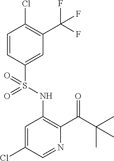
C1=CC(S(NC2=C(C(C(C)(C)C)=O)N=CC(Cl)=C2)(=O)=O)=CC(C(F)(F)F)=C1Cl
